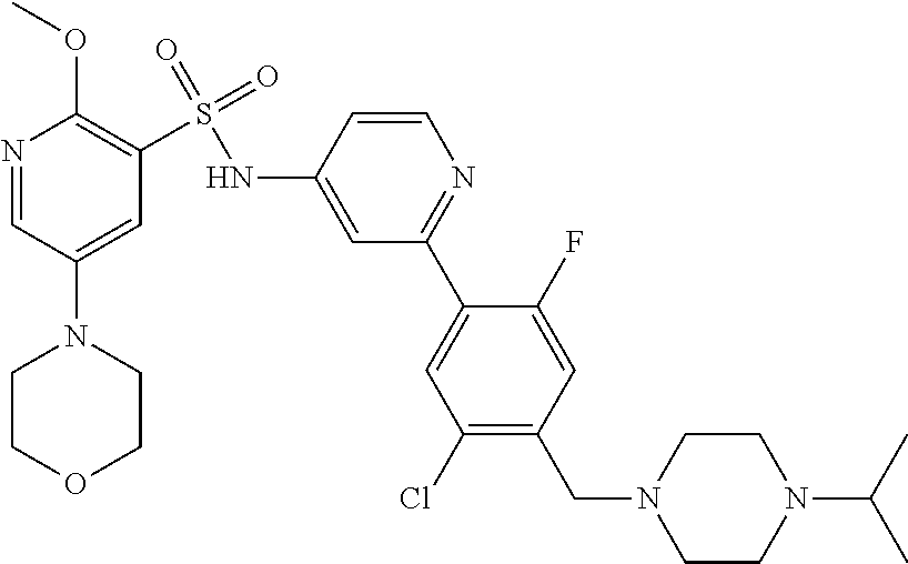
C1COCCN1C1=CC(S(=O)(=O)NC2=CC(C3=CC(Cl)=C(CN4CCN(C(C)C)CC4)C=C3F)=NC=C2)=C(OC)N=C1
